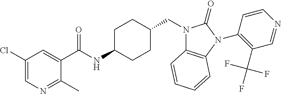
C1(Cl)=CN=C(C)C(C(NC2CCC(CN3C4=C(N(C5=C(C(F)(F)F)C=NC=C5)C3=O)C=CC=C4)CC2)=O)=C1
